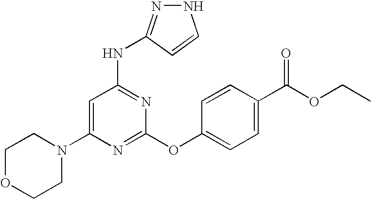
C1OCCN(C2=CC(NC3=NNC=C3)=NC(OC3=CC=C(C(OCC)=O)C=C3)=N2)C1
